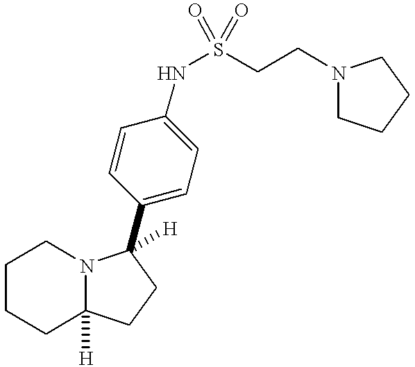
C1=CC(C2([H])N3C([H])(CCCC3)CC2)=CC=C1NS(CCN1CCCC1)(=O)=O
